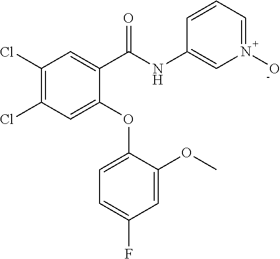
C1(C(NC2=CN(O)=CC=C2)=O)=CC(Cl)=C(Cl)C=C1OC1=CC=C(F)C=C1OC
